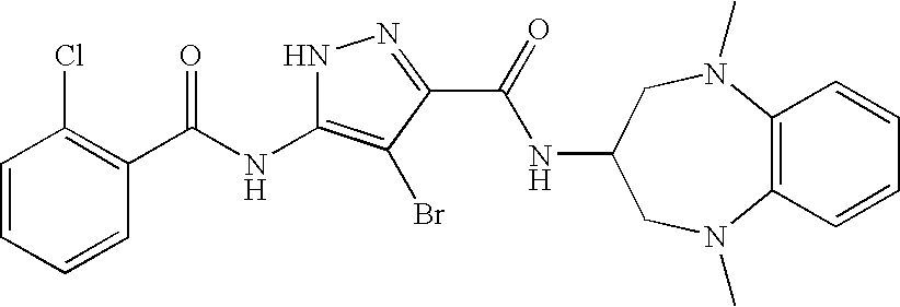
C1=CC=CC(C(NC2=C(Br)C(C(=O)NC3CN(C)C4=C(N(C)C3)C=CC=C4)=NN2)=O)=C1Cl
